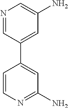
C1=CC(C2=CC(N)=CN=C2)=CC(N)=N1
